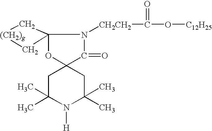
C1C(C)(C)N([H])C(C)(C)CC12C(=O)N([CH2CH2]C(O[C12H25])=O)C1(O2)C[(CH2)g]C1
